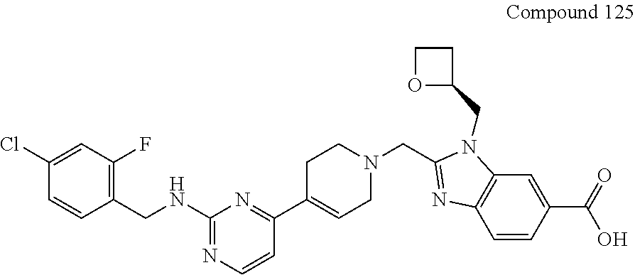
C1(Cl)=CC(F)=C(CNC2=NC=CC(C3=CCN(CC4=NC5=C(N4CC4CCO4)C=C(C(=O)O)C=C5)CC3)=N2)C=C1
